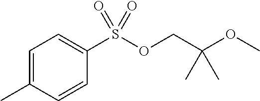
C1(S(OCC(OC)(C)C)(=O)=O)=CC=C(C)C=C1
